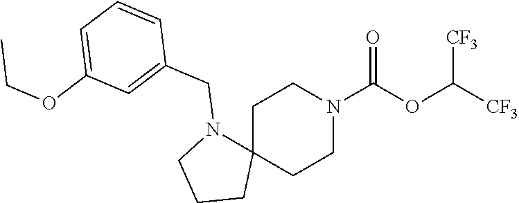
C1C2(CCN(C(OC([CF3])[CF3])=O)C1)N(CC1=CC(OCC)=CC=C1)CCC2
